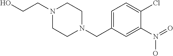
C1=C(CN2CCN(CCO)CC2)C=C(N(=O)O)C(Cl)=C1
